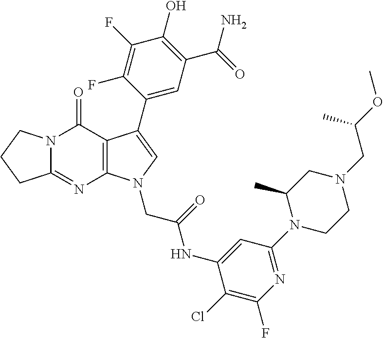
C12=NC3=C(C(=O)N1CCC2)C(C1=CC(C(N)=O)=C(O)C(F)=C1F)=CN3CC(NC1=CC(N2CCN(CC(C)OC)CC2C)=NC(F)=C1Cl)=O
